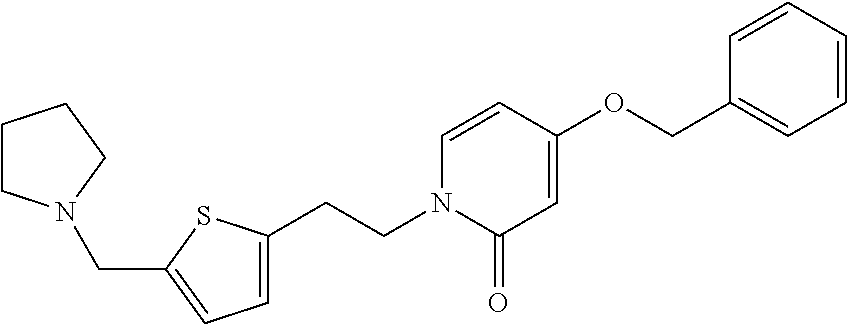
C(CN1C(=O)C=C(OCC2=CC=CC=C2)C=C1)C1=CC=C(CN2CCCC2)S1
